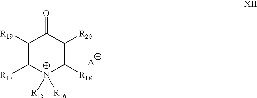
C1([R19])C([R17])[N+]([R16])([R15])C([R18])C([R20])C1=O.[A]
